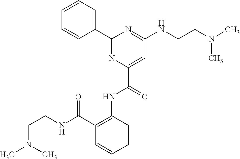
C1=CC=CC(C(NCCN(C)C)=O)=C1NC(C1=CC(NCCN(C)C)=NC(C2=CC=CC=C2)=N1)=O
